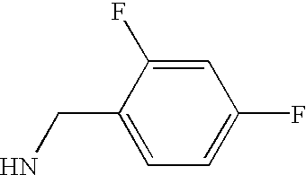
C1(CN)=CC=C(F)C=C1F
